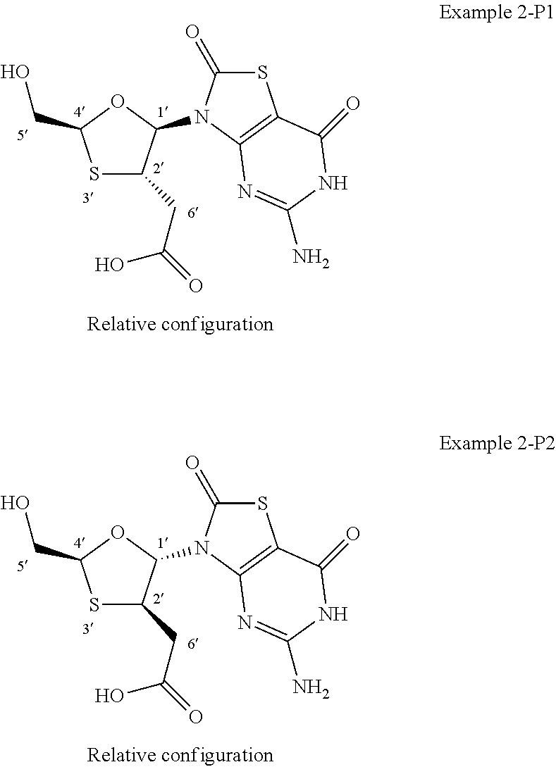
S1C(CO)OC(N2C3=C(C(=O)NC(N)=N3)SC2=O)C1CC(=O)O.S1C(CO)OC(N2C3=C(C(=O)NC(N)=N3)SC2=O)C1CC(=O)O
